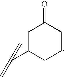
C1C(C(=C)=C)CCCC1=O
